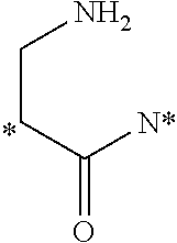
C(CC([N*])=O)N
